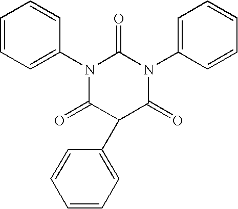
N1(C2=CC=CC=C2)C(=O)C(C2=CC=CC=C2)C(=O)N(C2=CC=CC=C2)C1=O
